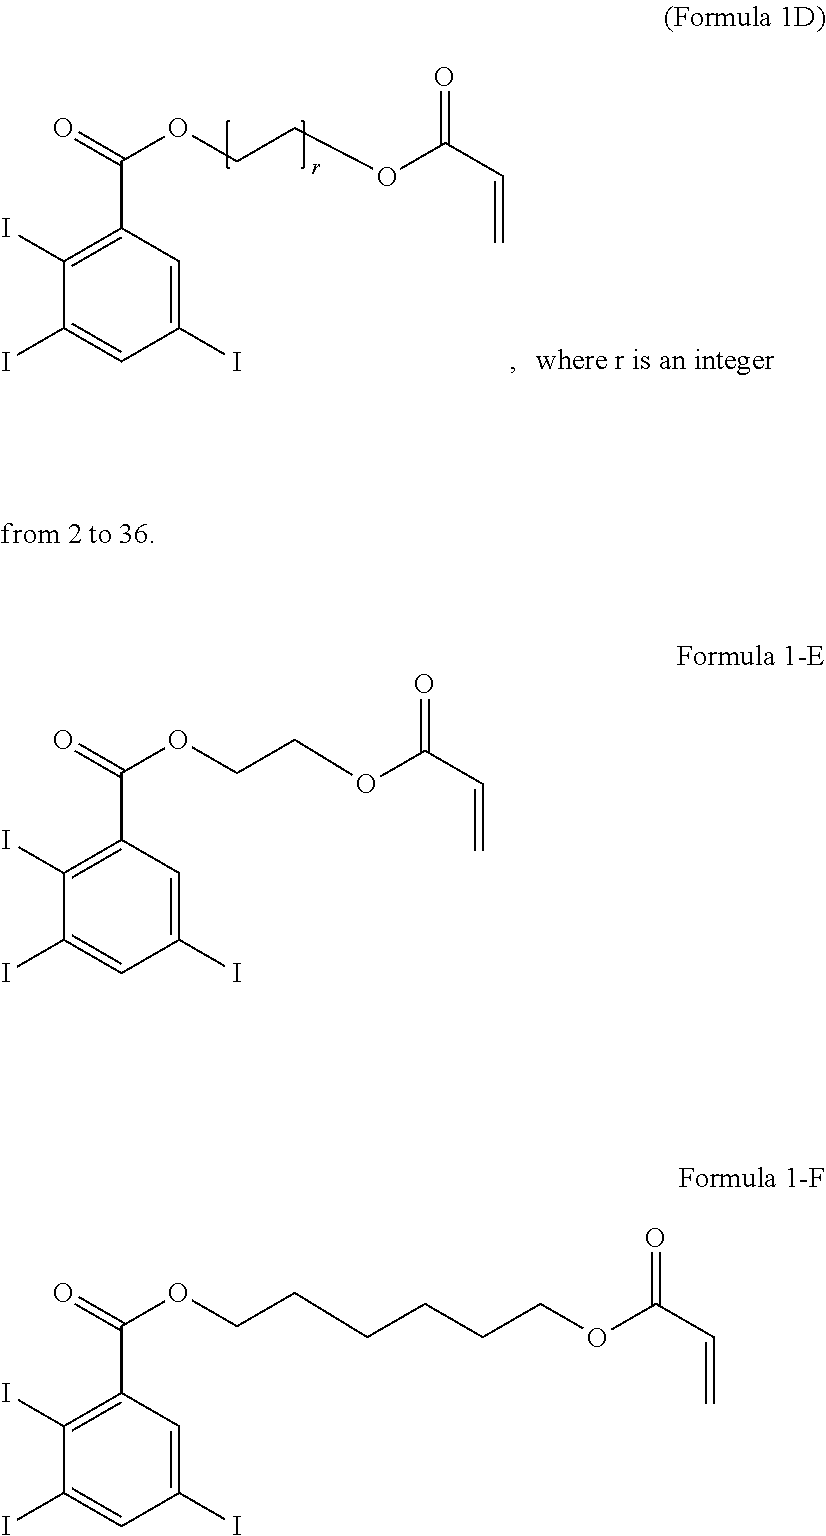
C1=C(I)C=C(I)C(I)=C1C(=O)OCCOC(C=C)=O.C1=C(I)C=C(I)C(I)=C1C(=O)OCCOC(C=C)=O.C1=C(I)C=C(I)C(I)=C1C(=O)OCCCCCCOC(C=C)=O
